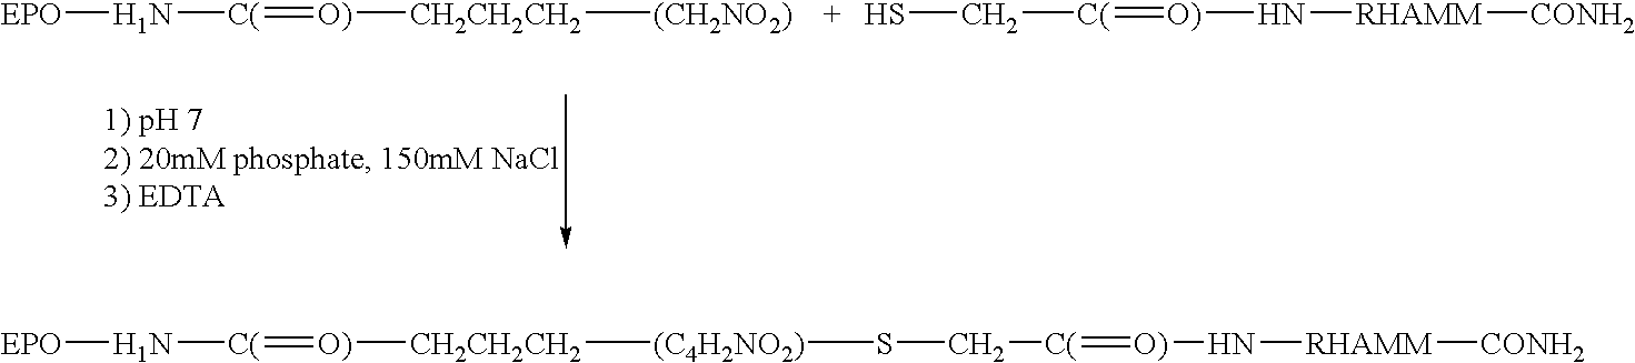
[EPO]N[C(]=[O)][CH2CH2CH2][(CH2NO2)].SC[C(]=[O)]N[RHAMM][CONH2].[EPO]N[C(]=[O)][CH2CH2CH2][(C4H2NO2)]SC[C(]=[O)]N[RHAMM][CONH2]
